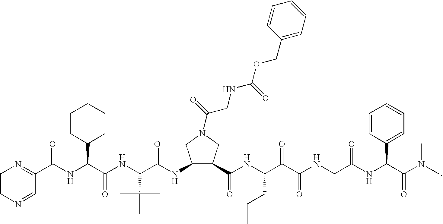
C1=CN=CC(C(NC(C(NC(C(NC2C(C(NC(C(C(NCC(NC(C(N(C)C)=O)C3=CC=CC=C3)=O)=O)=O)CCC)=O)CN(C(=O)CNC(=O)OCC3=CC=CC=C3)C2)=O)C(C)(C)C)=O)C2CCCCC2)=O)=N1
